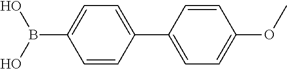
C1=C(B(O)O)C=CC(C2=CC=C(OC)C=C2)=C1
